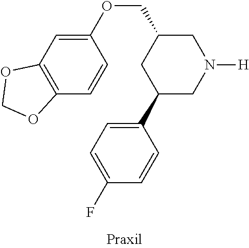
C1(OCC2CC(C3=CC=C(F)C=C3)CN([H])C2)=CC2=C(C=C1)OCO2
